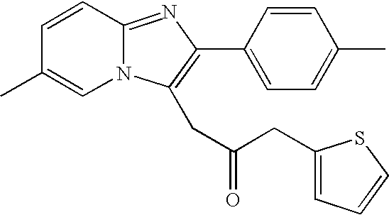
C12=NC(C3=CC=C(C)C=C3)=C(CC(CC3=CC=CS3)=O)N1C=C(C)C=C2
